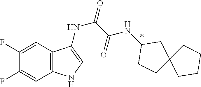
C1(F)=CC2=C(C=C1F)NC=C2NC(C(NC1CCC2(C1)CCCC2)=O)=O
